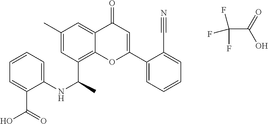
C1=C(C2=CC=CC=C2C#N)OC2=C(C(NC3=CC=CC=C3C(=O)O)C)C=C(C)C=C2C1=O.FC(F)(C(=O)O)F
